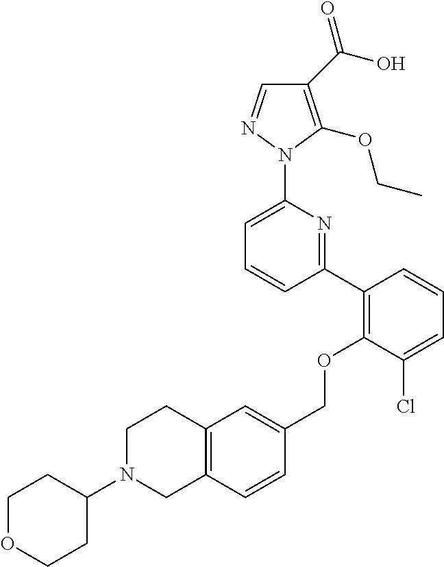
C1(C(O)=O)=C(OCC)N(C2=CC=CC(C3=C(OCC4=CC5=C(C=C4)CN(C4CCOCC4)CC5)C(Cl)=CC=C3)=N2)N=C1
